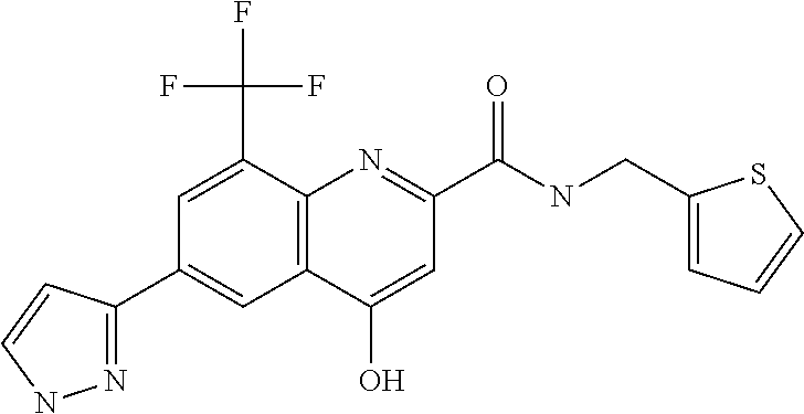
C12=C(N=C(C(NCC3=CC=CS3)=O)C=C1O)C(C(F)(F)F)=CC(C1=NNC=C1)=C2
